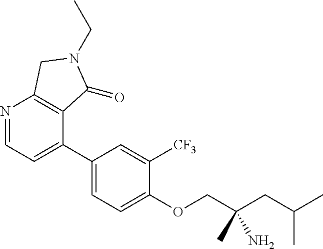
C1(C2=CC=NC3=C2C(=O)N(CC)C3)=CC=C(OCC(CC(C)C)(N)C)C([CF3])=C1
